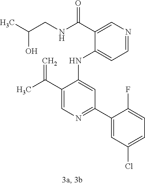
C1(NC2=CC(C3=CC(Cl)=CC=C3F)=NC=C2C(C)=C)=CC=NC=C1C(NCC(C)O)=O
